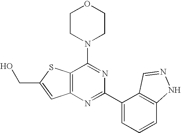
C1CN(C2=NC(C3=CC=CC4=C3C=NN4)=NC3=C2SC(CO)=C3)CCO1
